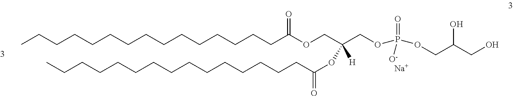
CCCCCCCCCCCCCCCC(OCC(COP(OCC(CO)O)(=O)[O-])(OC(CCCCCCCCCCCCCCC)=O)[H])=O.[Na]
